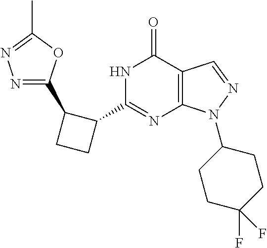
N1C(C2C(C3=NN=C(C)O3)CC2)=NC2=C(C1=O)C=NN2C1CCC(F)(F)CC1
